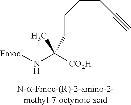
[Fmoc]NC([CO2H])(CCCCC#C)C
